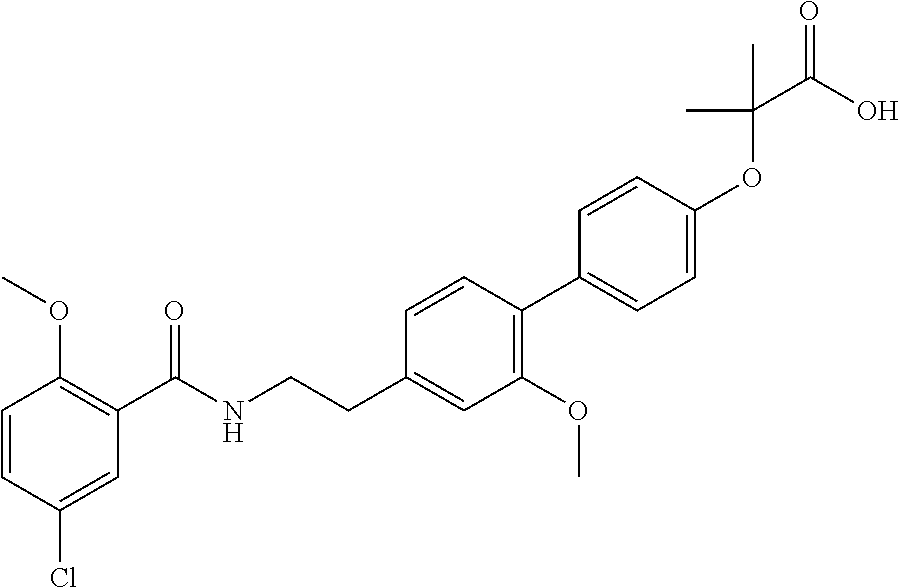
C1=CC(Cl)=CC(C(NCCC2=CC(OC)=C(C3=CC=C(OC(C(=O)O)(C)C)C=C3)C=C2)=O)=C1OC
